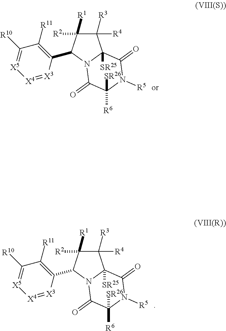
C1([R3])([R4])C([R2])([R1])C(C2=C([R11])C([R10])=[X5][X4]=[X3]2)N2C1([SR25])C(=O)N([R5])C([R6])([SR26])C2=O.C1([R3])([R4])C([R2])([R1])C(C2=C([R11])C([R10])=[X5][X4]=[X3]2)N2C1([SR25])C(=O)N([R5])C([R6])([SR26])C2=O
